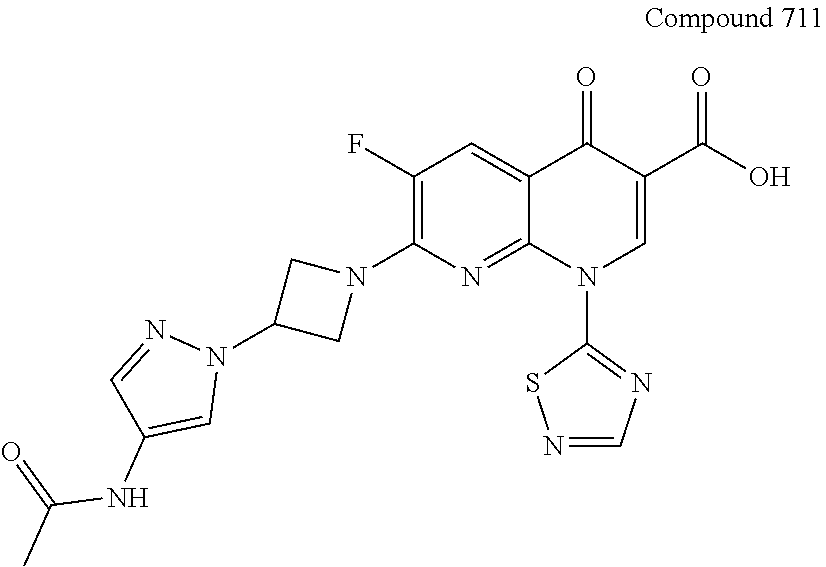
C1(F)=C(N2CC(N3N=CC(NC(=O)C)=C3)C2)N=C2C(=C1)C(=O)C(C(O)=O)=CN2C1=NC=NS1
